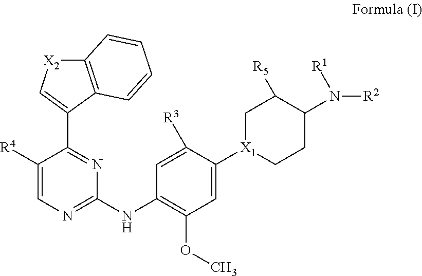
C1([R4])=CN=C(NC2=C(OC)C=C([X1]3CCC(N([R2])[R1])C([R5])C3)C([R3])=C2)N=C1C1=C[X2]C2=C1C=CC=C2
